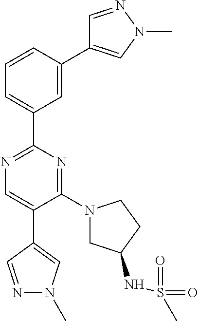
N1=C(C2=CC=CC(C3=CN(C)N=C3)=C2)N=C(N2CC(NS(=O)(=O)C)CC2)C(C2=CN(C)N=C2)=C1
